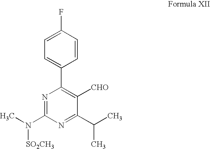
C1=CC(F)=CC=C1C1=C([CHO])C(C(C)C)=NC(N(C)[SO2CH3])=N1
